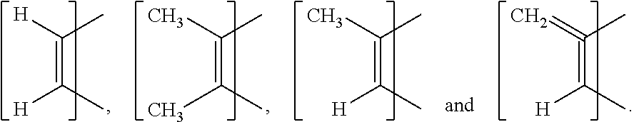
[H]C(=C([H])C)C.CC(=C(C)C)C.[H]C(=C(C)C)C.[H]C(=C(=C)C)C
